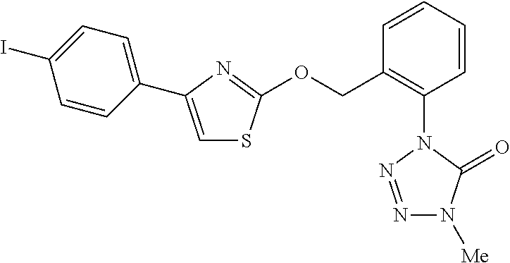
N1=NN(C2=C(COC3=NC(C4=CC=C(I)C=C4)=CS3)C=CC=C2)C(=O)N1[Me]
